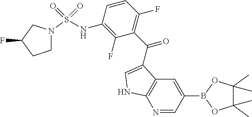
N1(S(NC2=C(F)C(C(=O)C3=CNC4=C3C=C(B3OC(C)(C)C(C)(C)O3)C=N4)=C(F)C=C2)(=O)=O)CCC(F)C1
